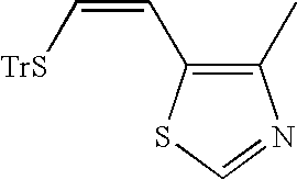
C1(C)=C(C=C[TrS])SC=N1
